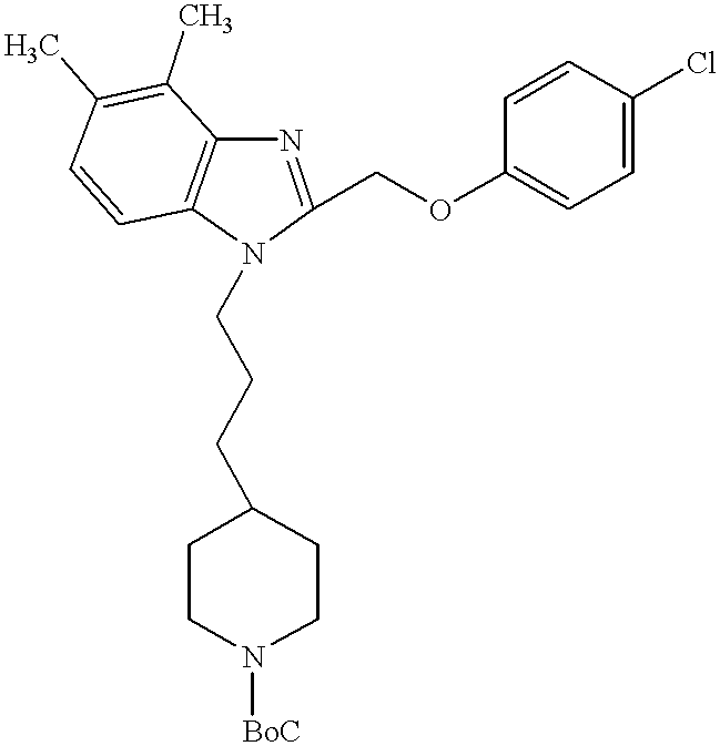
C1(COC2=CC=C(Cl)C=C2)=NC2=C(C=CC(C)=C2C)N1CCCC1CCN([BoC])CC1
